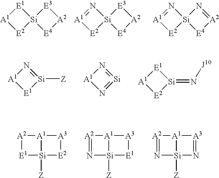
[Si]12([E1][A1][E2]1)[E4][A2][E3]2.[Si]12(N=[A1][E2]1)[E4][A2][E3]2.[Si]12(N=[A1][E2]1)[E4][A2]=N2.[Si]1([Z])=N[A1][E1]1.[Si]1=N[A1]N=1.[Si]1(=N[J10])[E1][A1][E2]1.[A1]12[A2][E1][Si]1([Z])[E2][A3]2.[A1]12[A2]=N[Si]1([Z])[E1][A3]2.[A1]12[A2]=N[Si]1([Z])N=[A3]2
